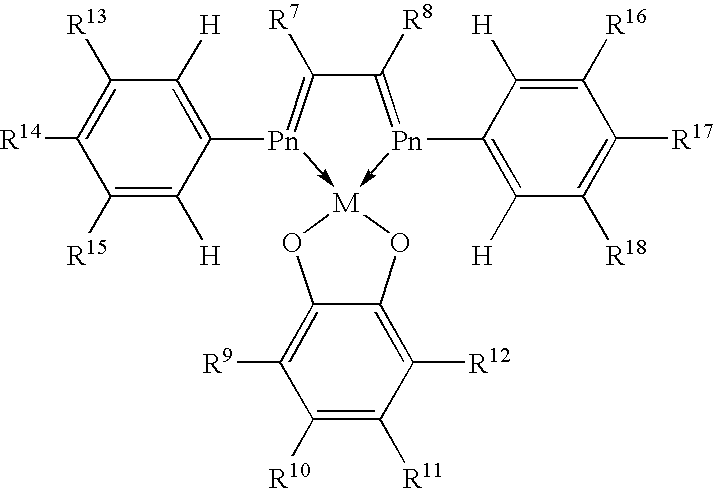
C1([R15])=C([H])C([Pn]2->[M]3(-[Pn](C4=C([H])C([R18])=C([R17])C([R16])=C4[H])=C([R8])C=2[R7])OC2=C([R12])C([R11])=C([R10])C([R9])=C2O3)=C([H])C([R13])=C1[R14]
